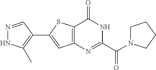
N1=CC(C2=CC3=C(S2)C(=O)NC(C(=O)N2CCCC2)=N3)=C(C)N1
